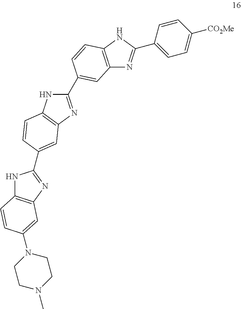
C1=CC(C2=NC3=C(N2)C=CC(C2=NC4=C(N2)C=CC(C2=NC5=C(N2)C=CC(N2CCN(C)CC2)=C5)=C4)=C3)=CC=C1[CO2Me]
